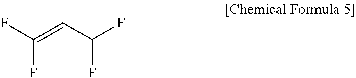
FC(=CC(F)F)F
